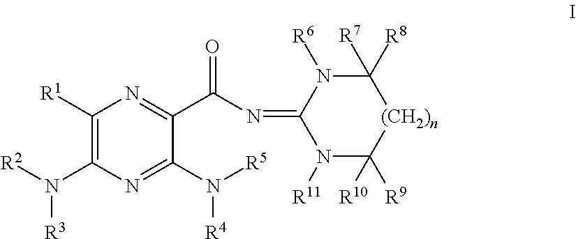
C1([R1])=C(N([R2])[R3])N=C(N([R5])[R4])C(C(N=C2N([R11])C([R9])([R10])[(CH2)n]C([R8])([R7])N2[R6])=O)=N1
